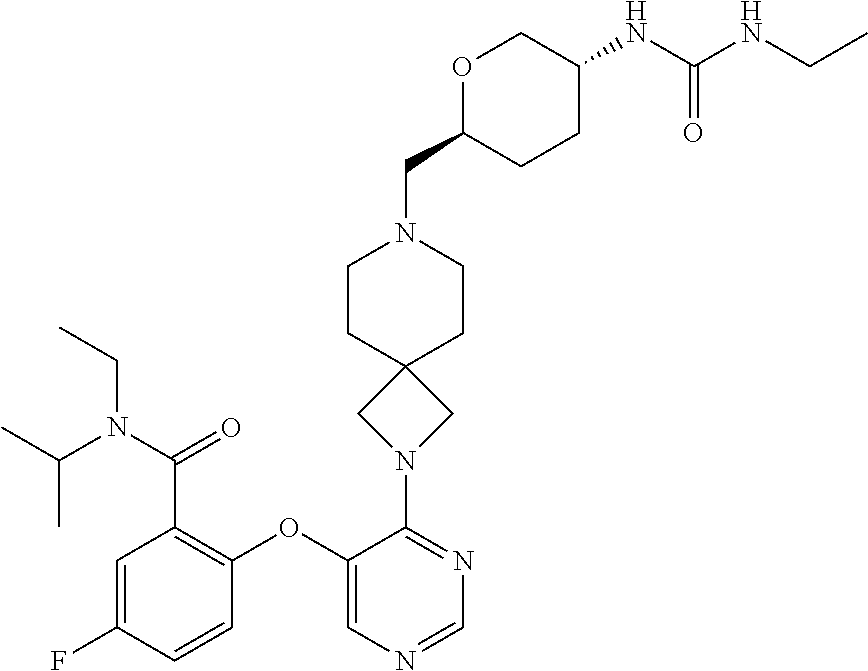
C1=C(F)C=CC(OC2=CN=CN=C2N2CC3(C2)CCN(CC2CCC(NC(NCC)=O)CO2)CC3)=C1C(N(C(C)C)CC)=O
